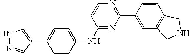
C1=CC(NC2=NC(C3=CC4=C(C=C3)CNC4)=NC=C2)=CC=C1C1=CNN=C1
